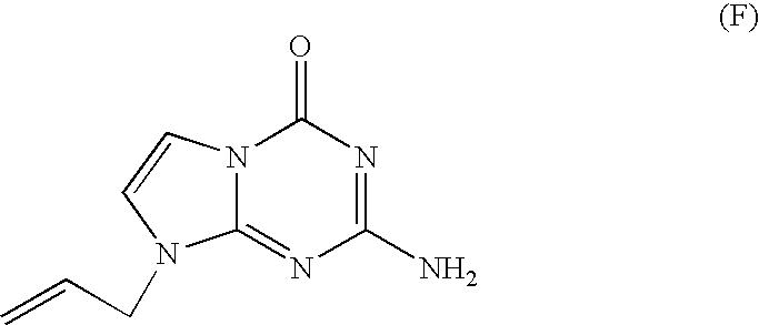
N12C(=NC(N)=NC1=O)N(CC=C)C=C2
